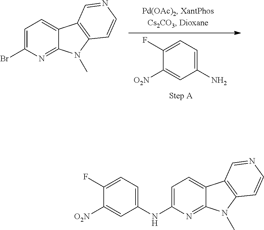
C1=C(Br)N=C2C(=C1)C1=C(N2C)C=CN=C1.C1=C(F)C([O2N])=CC(N)=C1.C1=C(F)C([O2N])=CC(NC2=CC=C3C(=N2)N(C)C2=C3C=NC=C2)=C1
